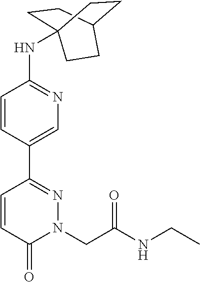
N(C1=NC=C(C2=NN(CC(=O)NCC)C(=O)C=C2)C=C1)C12CCC(CC1)CC2
